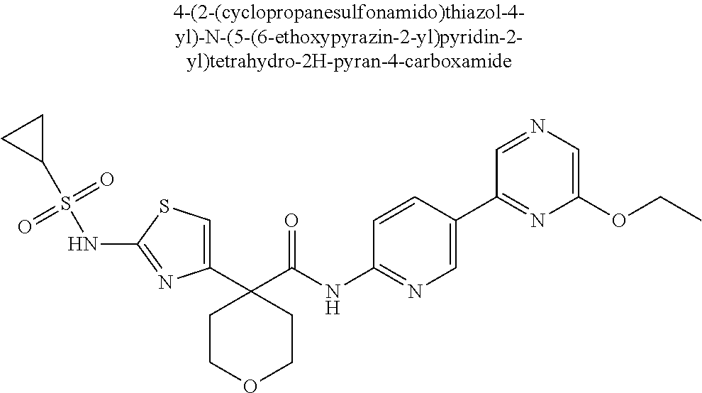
C1(C2(C(NC3=NC=C(C4=NC(OCC)=CN=C4)C=C3)=O)CCOCC2)=CSC(NS(C2CC2)(=O)=O)=N1
